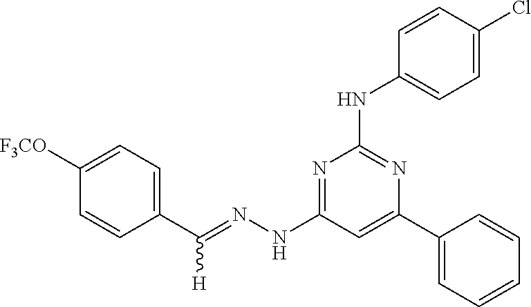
C1(C(=NNC2=NC(NC3=CC=C(Cl)C=C3)=NC(C3=CC=CC=C3)=C2)[H])=CC=C([F3CO])C=C1
